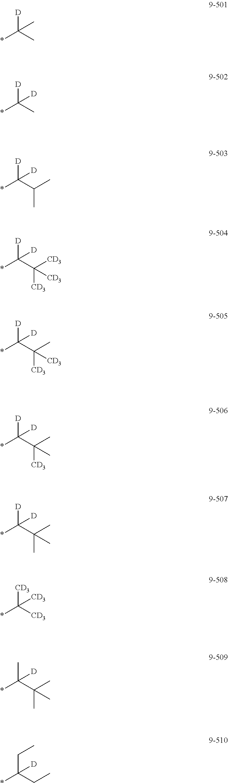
*C(C)([D])C.*C(C)([D])[D].*C(C(C)C)([D])[D].*C(C([CD3])([CD3])[CD3])([D])[D].*C(C(C)([CD3])[CD3])([D])[D].*C(C(C)([CD3])C)([D])[D].*C(C(C)(C)C)([D])[D].*C([CD3])([CD3])[CD3].*C(C(C)(C)C)(C)[D].*C(CC)(CC)[D]
